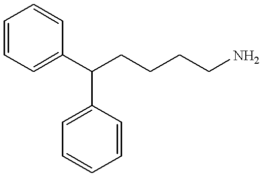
C1=CC=C(C(CCCCN)C2=CC=CC=C2)C=C1
